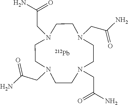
N1(CC(N)=O)CCN(CC(N)=O)CCN(CC(N)=O)CCN(CC(N)=O)CC1.[Pb]
